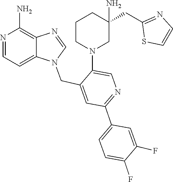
N1(CC2=CC(C3=CC=C(F)C(F)=C3)=NC=C2N2CC(N)(CC3=NC=CS3)CCC2)C=NC2=C(N)N=CC=C12
